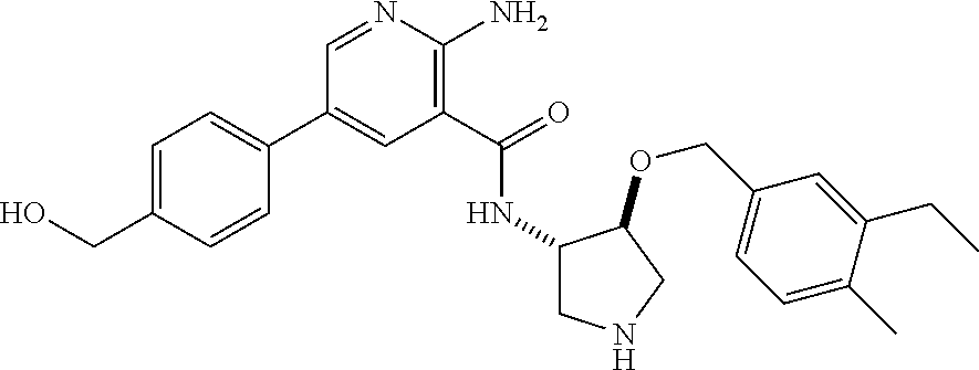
C1(C2=CC(C(=O)NC3CNCC3OCC3=CC=C(C)C(CC)=C3)=C(N)N=C2)=CC=C(CO)C=C1
